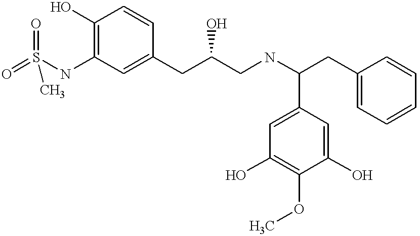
O=S(NC1=C(O)C=CC(CC(CNC(CC2=CC=CC=C2)C2=CC(O)=C(OC)C(O)=C2)O)=C1)(=O)C
